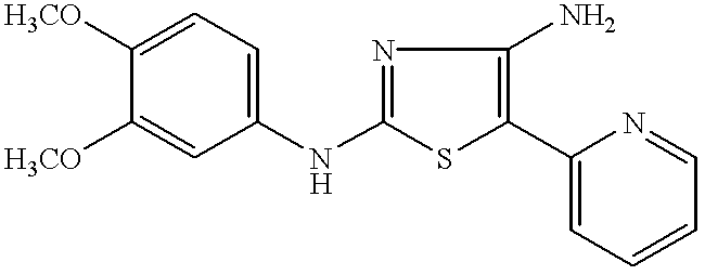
C1(NC2=CC=C([H3CO])C([H3CO])=C2)=NC(N)=C(C2=CC=CC=N2)S1
